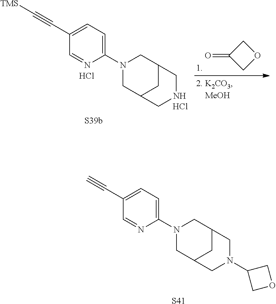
[S41].N1(C2=CC=C(C#C)C=N2)CC2CC(C1)CN(C1COC1)C2.[S39b].N1(C2=CC=C(C#C[TMS])C=N2)CC2CC(C1)CNC2.Cl.Cl.C1(=O)COC1
